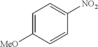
C1=C([MeO])C=CC([NO2])=C1
